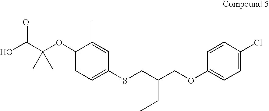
OC(C(OC1=CC=C(SCC(COC2=CC=C(Cl)C=C2)CC)C=C1C)(C)C)=O
